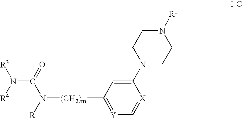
[Y]1=C([(CH2)m]N(C(=O)N([R3])[R4])[R])C=C(N2CCN([R1])CC2)[X]=C1
